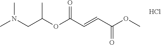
COC(C=CC(OC(CN(C)C)C)=O)=O.Cl
